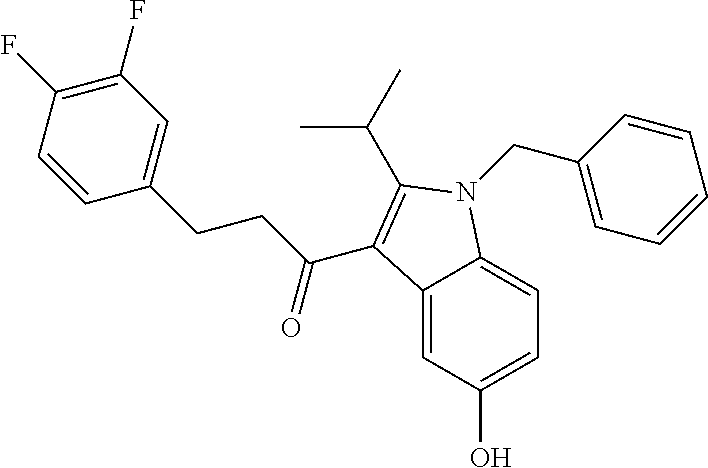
C1(F)=C(F)C=CC(CCC(C2=C(C(C)C)N(CC3=CC=CC=C3)C3=CC=C(O)C=C32)=O)=C1
